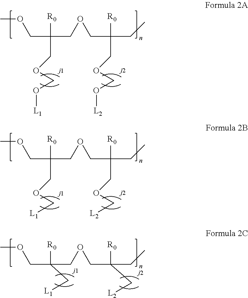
COCC(COCC(CC)([R0])COCO[L2])([R0])COCO[L1].COCC(COCC(CC)([R0])COC[L2])([R0])COC[L1].COCC(COCC(CC)([R0])C[L2])([R0])C[L1]
